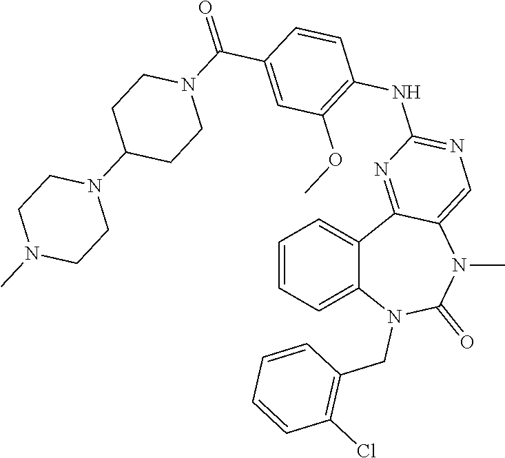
C1=CC=C2C(=C1)C1=NC(NC3=C(OC)C=C(C(=O)N4CCC(N5CCN(C)CC5)CC4)C=C3)=NC=C1N(C)C(=O)N2CC1=C(Cl)C=CC=C1
